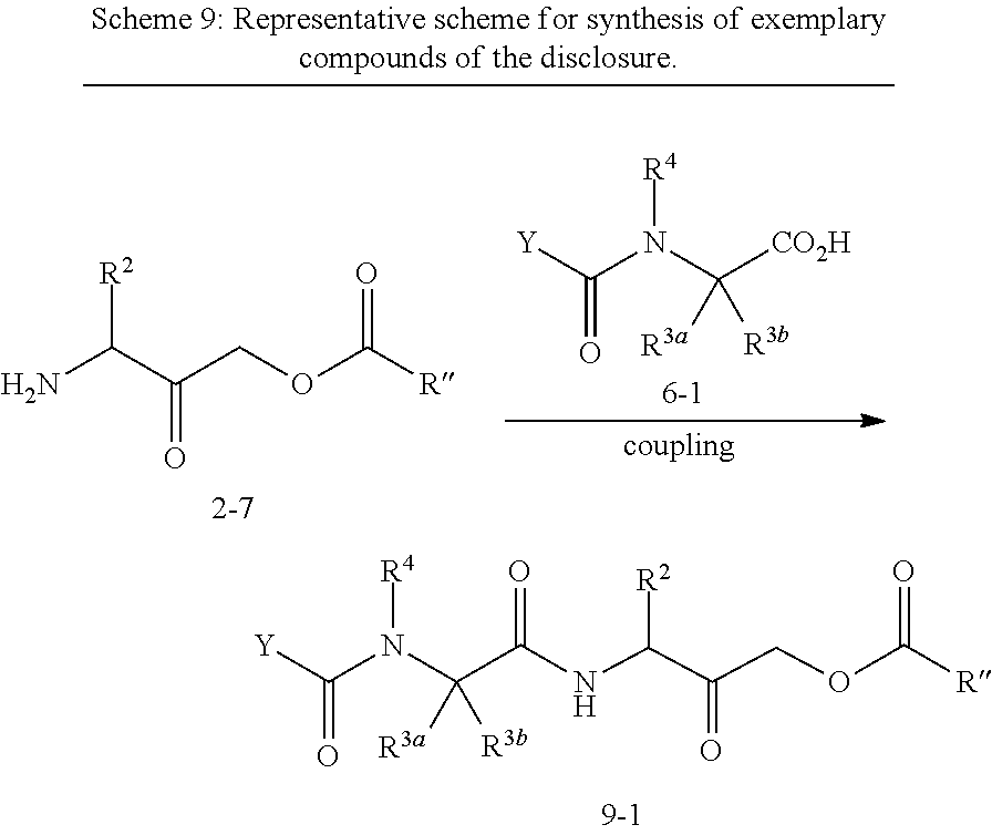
NC(C(COC([R])=O)=O)[R2].C(N(C([CO2H])([R3a])[R3b])[R4])([Y])=O.C(N(C(C(NC(C(COC([R])=O)=O)[R2])=O)([R3a])[R3b])[R4])([Y])=O
